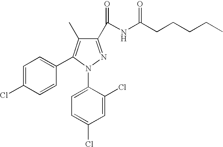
C1=C(Cl)C(N2N=C(C(NC(CCCCC)=O)=O)C(C)=C2C2=CC=C(Cl)C=C2)=CC=C1Cl
